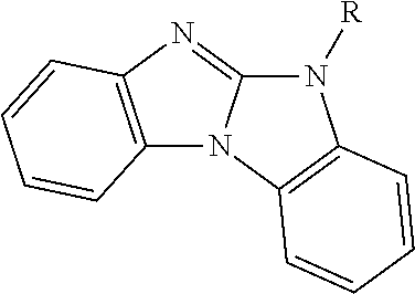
N1([R])C2=NC3=C(N2C2=C1C=CC=C2)C=CC=C3
